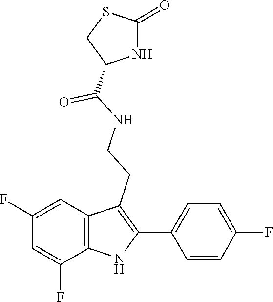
C1(C(=O)NCCC2=C(C3=CC=C(F)C=C3)NC3=C2C=C(F)C=C3F)NC(=O)SC1
